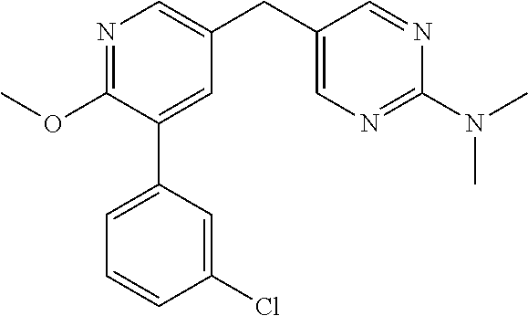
C1(OC)=NC=C(CC2=CN=C(N(C)C)N=C2)C=C1C1=CC=CC(Cl)=C1
